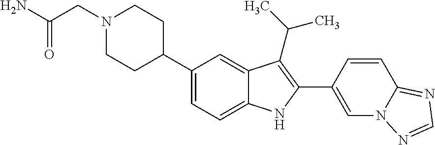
N1(CC(N)=O)CCC(C2=CC=C3C(=C2)C(C(C)C)=C(C2=CN4C(=NC=N4)C=C2)N3)CC1
